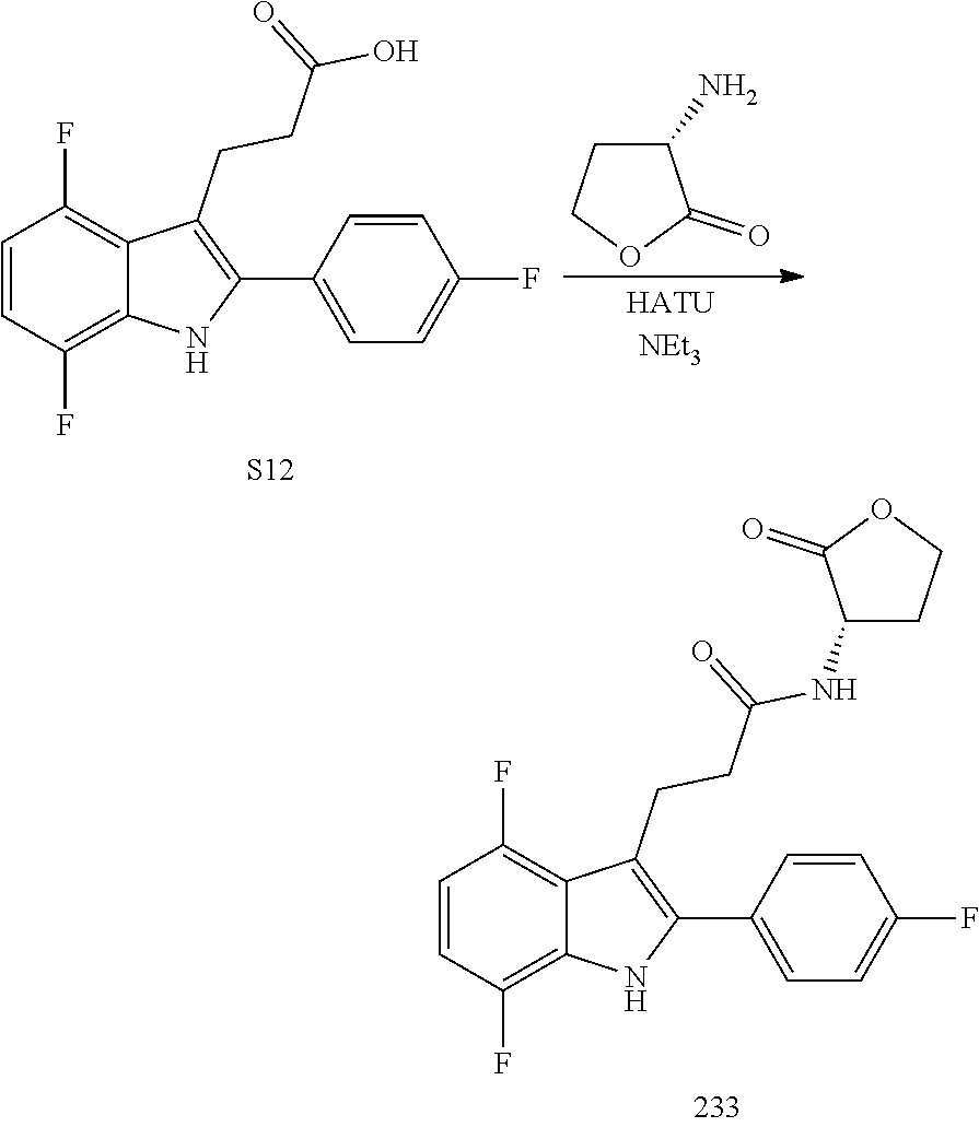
C1=CC(F)=C2C(=C1F)C(CCC(=O)NC1CCOC1=O)=C(C1=CC=C(F)C=C1)N2.C1=CC(F)=C2C(=C1F)C(CCC(=O)O)=C(C1=CC=C(F)C=C1)N2.[S12].C1(N)CCOC1=O
